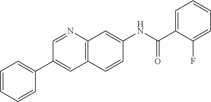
C1(C(NC2=CC3=C(C=C2)C=C(C2=CC=CC=C2)C=N3)=O)=CC=CC=C1F
